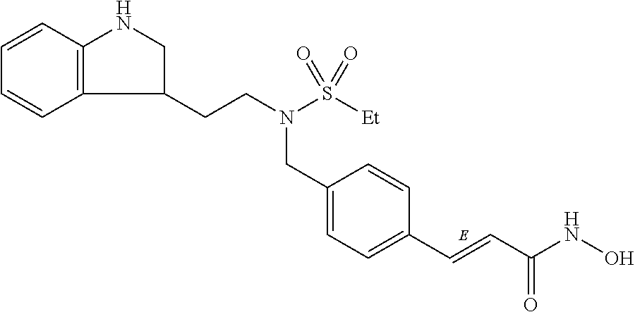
C1=CC2=C(C=C1)C(CCN(CC1=CC=C(C=CC(NO)=O)C=C1)S([Et])(=O)=O)CN2
